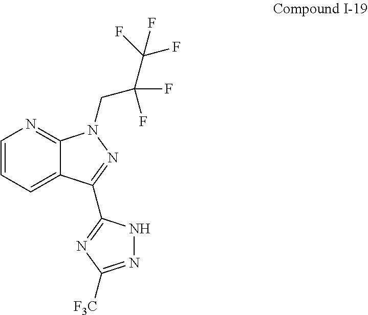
C12=CC=CN=C1N(CC(F)(F)C(F)(F)F)N=C2C1=NC([F3C])=NN1
